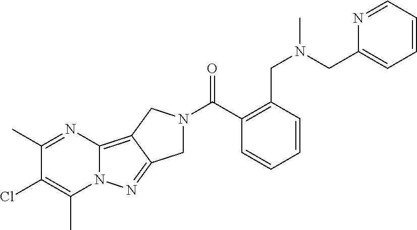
C12=C3C(=NN1C(C)=C(Cl)C(C)=N2)CN(C(C1=C(CN(CC2=CC=CC=N2)C)C=CC=C1)=O)C3
